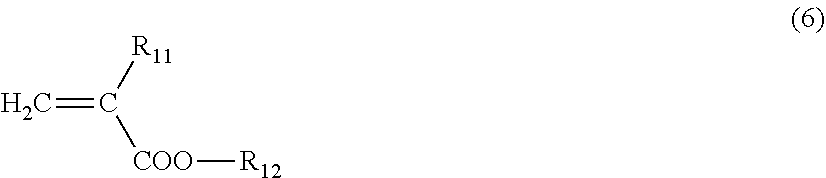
C=C([COO][R12])[R11]
